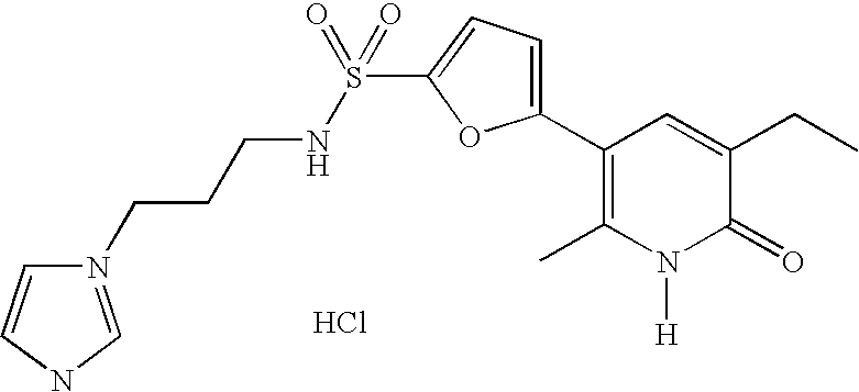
N(S(C1=CC=C(C2=C(C)N([H])C(=O)C(CC)=C2)O1)(=O)=O)CCCN1=CNC=C1.Cl
